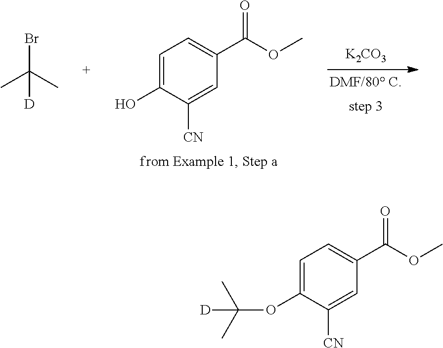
C1=C(O)C([CN])=CC(C(OC)=O)=C1.[K2CO3].CC(C)(Br)[D].C1=C(OC(C)(C)[D])C([CN])=CC(C(OC)=O)=C1
